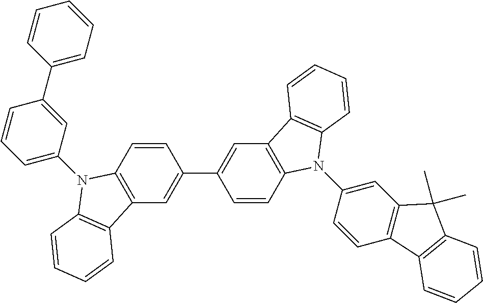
C1=CC=C(N2C3=C(C=C(C4=CC5=C(C=C4)N(C4=CC6=C(C=C4)C4=C(C6(C)C)C=CC=C4)C4=C5C=CC=C4)C=C3)C3=C2C=CC=C3)C=C1C1=CC=CC=C1
